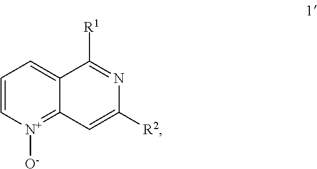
C1=C[N+]([O-])=C2C(=C1)C([R1])=NC([R2])=C2
